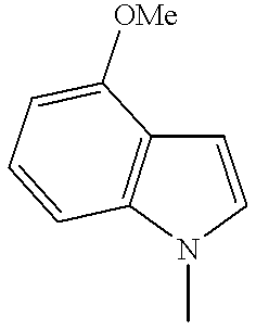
C1=CN(C)C2=C1C([OMe])=CC=C2
